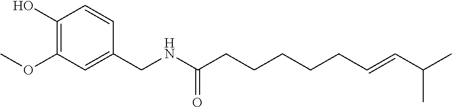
COC1=C(O)C=CC(CNC(CCCCCC=CC(C)C)=O)=C1
